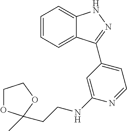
C1=CC=C2C(=C1)NN=C2C1=CC=NC(NCCC2(C)OCCO2)=C1
